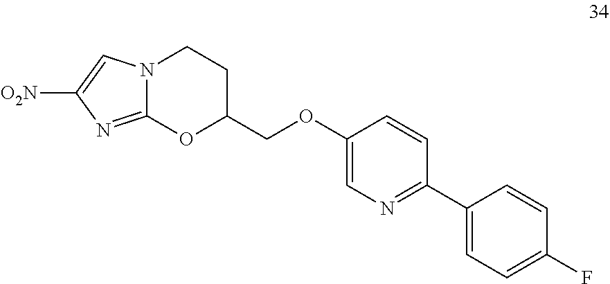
C1(OCC2CCN3C(=NC([O2N])=C3)O2)=CN=C(C2=CC=C(F)C=C2)C=C1
